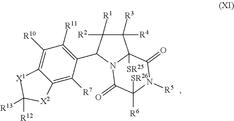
C1([R3])([R4])C([R2])([R1])C(C2=C([R11])C([R10])=C3C(=C2[R7])[X2]C([R13])([R12])[X1]3)N2C1([SR25])C(=O)N([R5])C([R6])([SR26])C2=O
